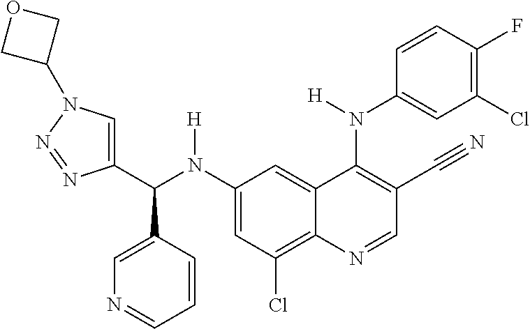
C1(N(C(C2=CN(C3COC3)N=N2)C2=CN=CC=C2)[H])=CC(Cl)=C2C(=C1)C(N(C1=CC(Cl)=C(F)C=C1)[H])=C(C#N)C=N2
